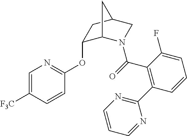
C1=C([F3C])C=CC(OC2C3N(C(=O)C4=C(C5=NC=CC=N5)C=CC=C4F)CC(C2)C3)=N1
